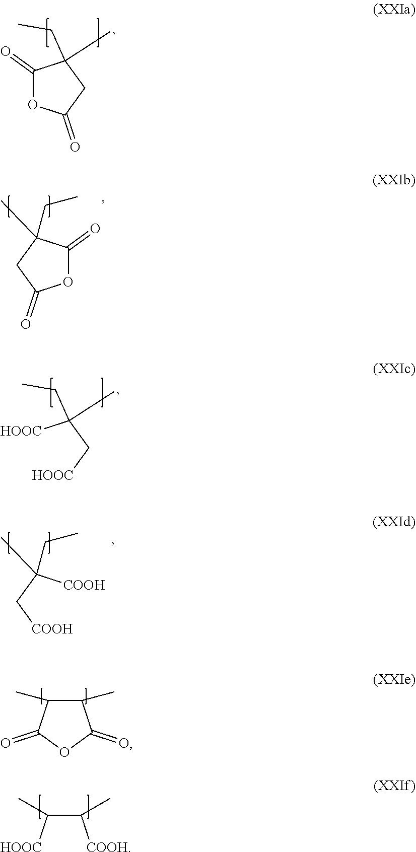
O1C(=O)C(C)(CC)CC1=O.[COOH]C(C[COOH])(C)CC.C1(C)C(C)C(=O)OC1=O.C1(=O)OC(=O)CC1(C)CC.[HOOC]C(C[HOOC])(C)CC.C(C([HOOC])C)([COOH])C
